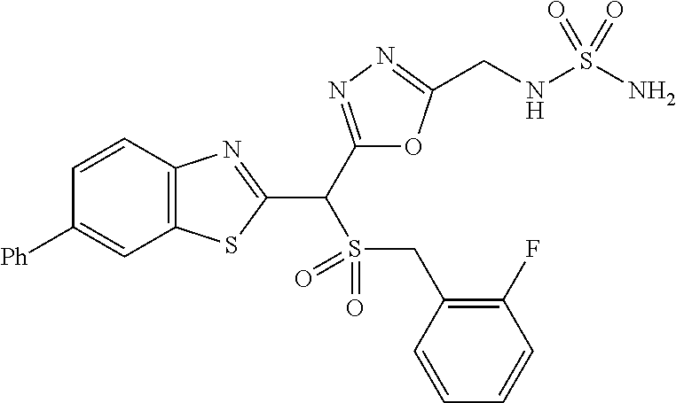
C12=C(C=CC([Ph])=C1)N=C(C(C1=NN=C(CNS(N)(=O)=O)O1)S(CC1=C(F)C=CC=C1)(=O)=O)S2
